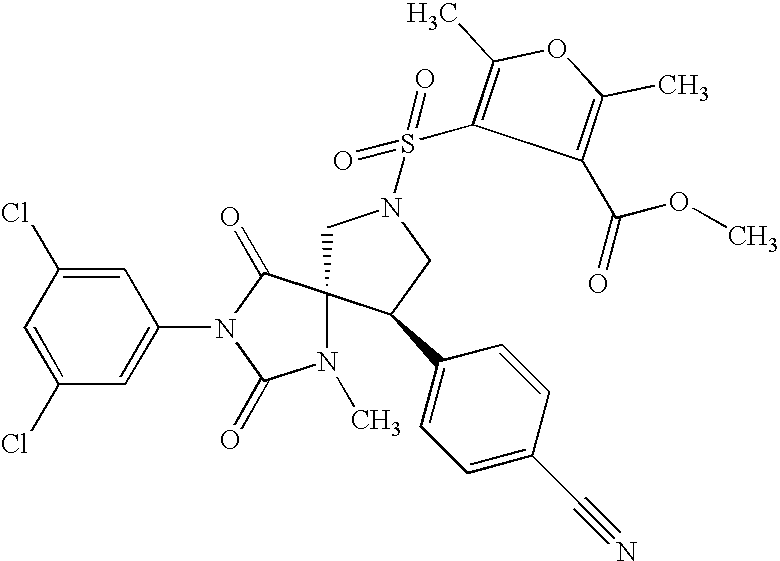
ClC1=CC(N2C(=O)C3(N(C)C2=O)CN(S(=O)(=O)C2=C(C)OC(C)=C2C(OC)=O)CC3C2=CC=C(C#N)C=C2)=CC(Cl)=C1
